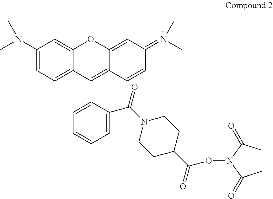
C1(N(C)C)=CC=C2C(=C1)OC1=CC(=N(C)C)C=CC1=C2C1=CC=CC=C1C(N1CCC(C(ON2C(=O)CCC2=O)=O)CC1)=O
